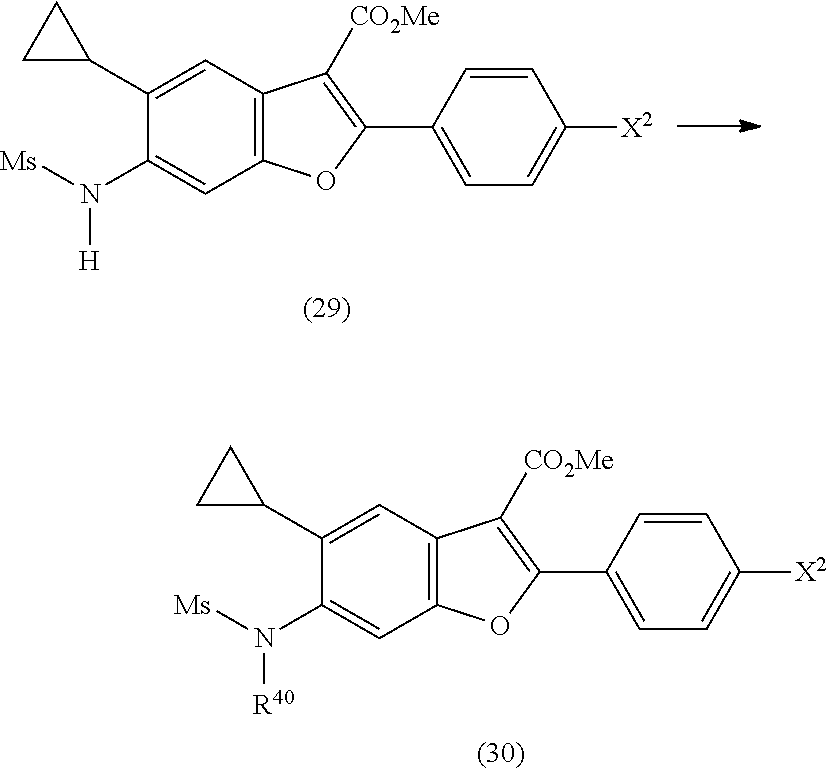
C1(C2CC2)=CC2=C(C=C1N([Ms])[R40])OC(C1=CC=C([X2])C=C1)=C2[CO2Me].C1(C2CC2)=CC2=C(C=C1N([Ms])[H])OC(C1=CC=C([X2])C=C1)=C2[CO2Me]
